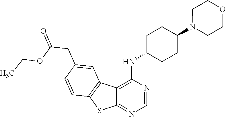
C12=C(NC3CCC(N4CCOCC4)CC3)N=CN=C1SC1=C2C=C(CC(=O)OCC)C=C1
